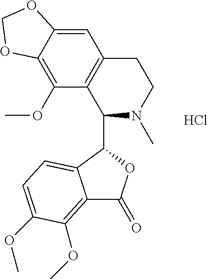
C1=C2C(=C(OC)C3=C1CCN(C)C3C1C3=CC=C(OC)C(OC)=C3C(=O)O1)OCO2.Cl
